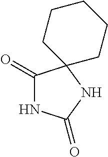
N1C(=O)C2(NC1=O)CCCCC2
